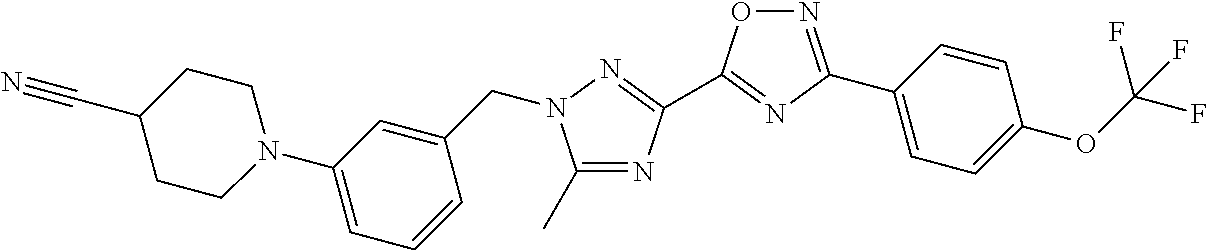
C1(C)=NC(C2=NC(C3=CC=C(OC(F)(F)F)C=C3)=NO2)=NN1CC1=CC(N2CCC(C#N)CC2)=CC=C1
